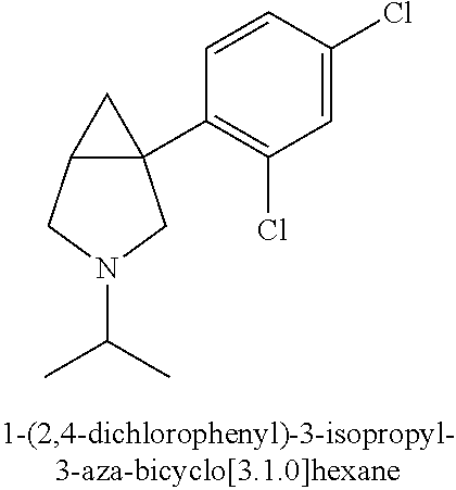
C12C(C3=C(Cl)C=C(Cl)C=C3)(C1)CN(C(C)C)C2
